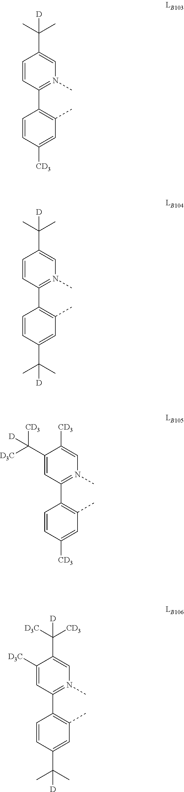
C1=CC(C2=C(C)C=C([CD3])C=C2)=N(C)C=C1C(C)(C)[D].C1=CC(C2=C(C)C=C(C(C)(C)[D])C=C2)=N(C)C=C1C(C)(C)[D].C1(C([D3C])([CD3])[D])=CC(C2=C(C)C=C([CD3])C=C2)=N(C)C=C1[CD3].C1([D3C])=CC(C2=C(C)C=C(C(C)(C)[D])C=C2)=N(C)C=C1C([D3C])([CD3])[D]
